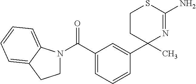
C(C1=CC=CC(C2(C)N=C(N)SCC2)=C1)(=O)N1CCC2=CC=CC=C12
